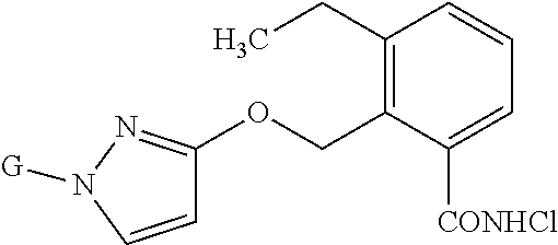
C1=CN([G])N=C1OCC1=C(CC)C=CC=C1[CONHCl]
